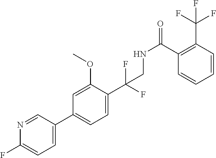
C1=C(C2=CC=C(C(F)(F)CNC(C3=C(C(F)(F)F)C=CC=C3)=O)C(OC)=C2)C=NC(F)=C1
